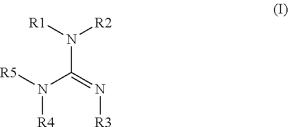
C(N([R1])[R2])(=N[R3])N([R5])[R4]
